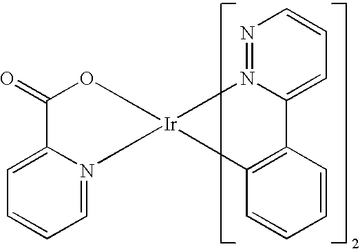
C1=CC=C2C3=C(C=CC=C3)[Ir]3(N2=N1)OC(=O)C1=CC=CC=N13
